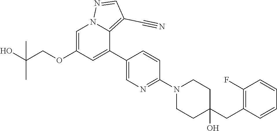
C1=C(OCC(O)(C)C)C=C(C2=CN=C(N3CCC(CC4=C(F)C=CC=C4)(O)CC3)C=C2)C2=C(C#N)C=NN12
